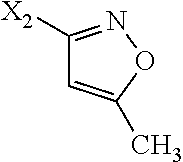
C1([X2])=NOC(C)=C1
